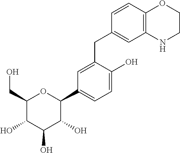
C1(CO)C(O)C(O)C(O)C(C2=CC=C(O)C(CC3=CC4=C(C=C3)OCCN4)=C2)O1
